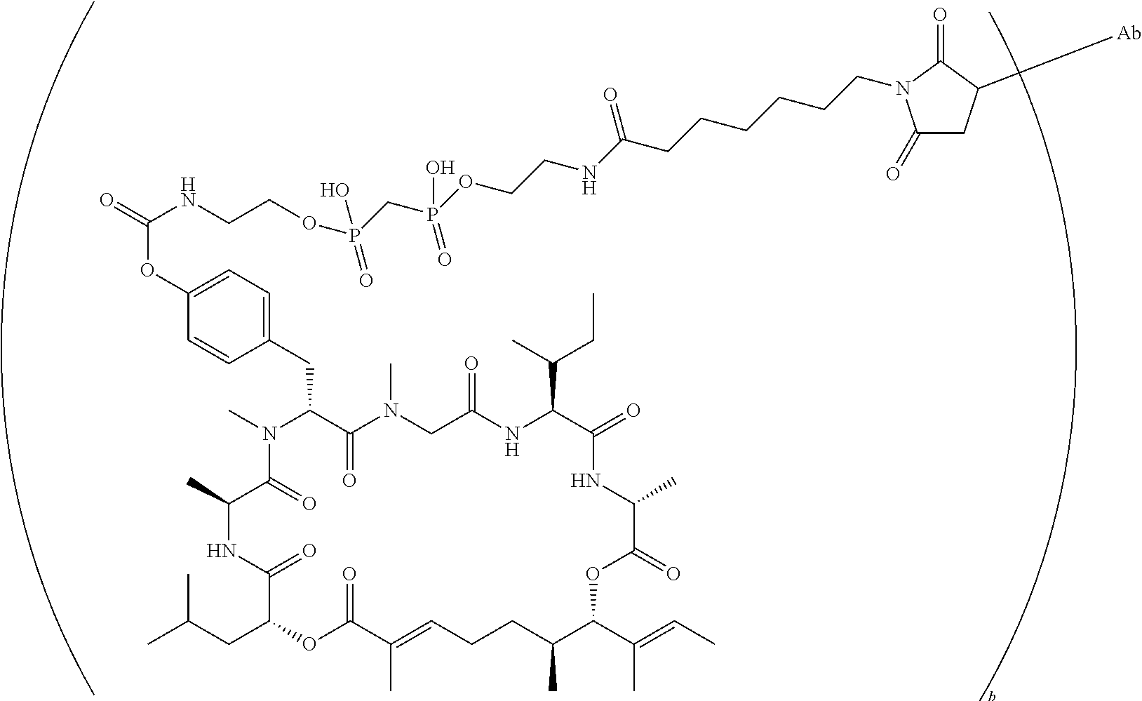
CN1C(CC2=CC=C(OC(=O)NCCOP(O)(=O)CP(OCCNC(CCCCCCN3C(=O)CC([Ab])C3=O)=O)(O)=O)C=C2)C(=O)N(C)CC(=O)NC(C(C)CC)C(=O)NC(C)C(=O)OC(C(C)=CC)C(C)CCC=C(C)C(=O)OC(CC(C)C)C(=O)NC(C)C1=O
